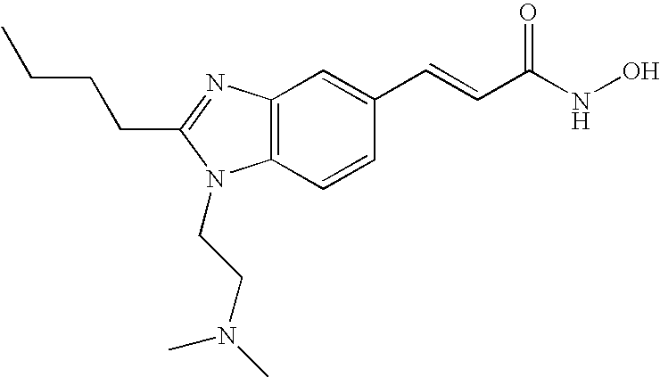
C12=C(N=C(CCCC)N1CCN(C)C)C=C(C=CC(=O)NO)C=C2
